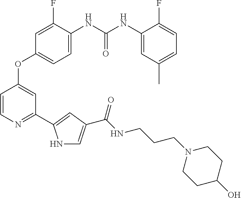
C1=C(NC(NC2=CC(C)=CC=C2F)=O)C(F)=CC(OC2=CC(C3=CC(C(NCCCN4CCC(O)CC4)=O)=CN3)=NC=C2)=C1
